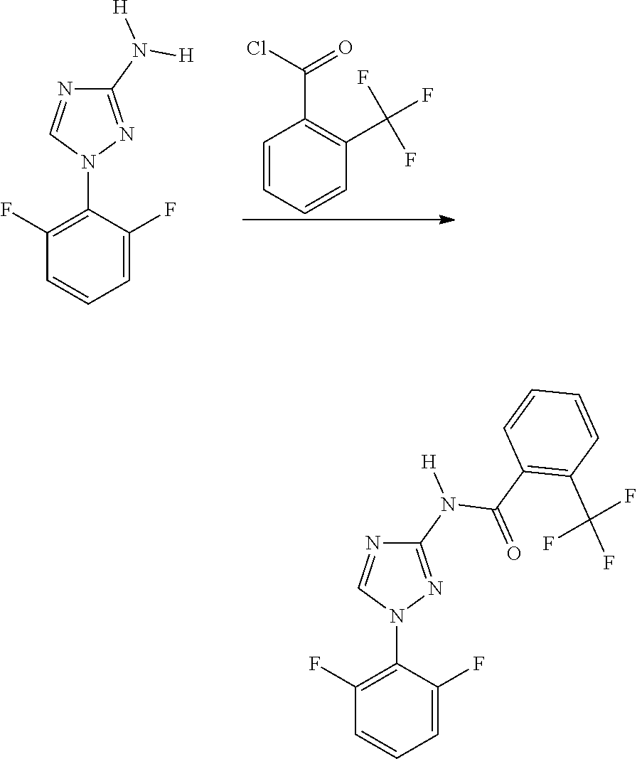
C1=CC=CC(C(F)(F)F)=C1C(=O)Cl.C1(N([H])[H])=NN(C2=C(F)C=CC=C2F)C=N1.C1(N([H])C(C2=C(C(F)(F)F)C=CC=C2)=O)=NN(C2=C(F)C=CC=C2F)C=N1
